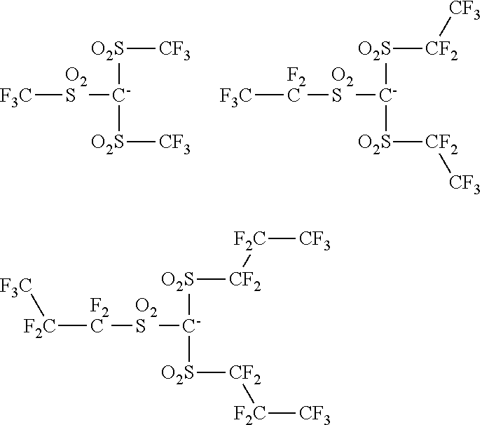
[O2S]([C-]([O2S][F3C])[O2S][CF3])[CF3].[O2S]([C-]([O2S][F2C][F3C])[O2S][CF2][CF3])[CF2][CF3].[O2S]([C-]([O2S][F2C][F2C][F3C])[O2S][CF2][F2C][CF3])[CF2][F2C][CF3]
